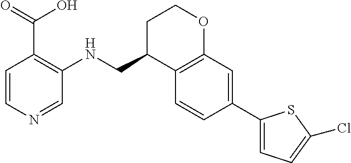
C1=CN=CC(NCC2C3=C(OCC2)C=C(C2=CC=C(Cl)S2)C=C3)=C1C(=O)O
